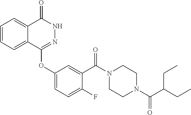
C1=CC=C2C(=C1)C(=O)NN=C2OC1=CC=C(F)C(C(N2CCN(C(=O)C(CC)CC)CC2)=O)=C1
